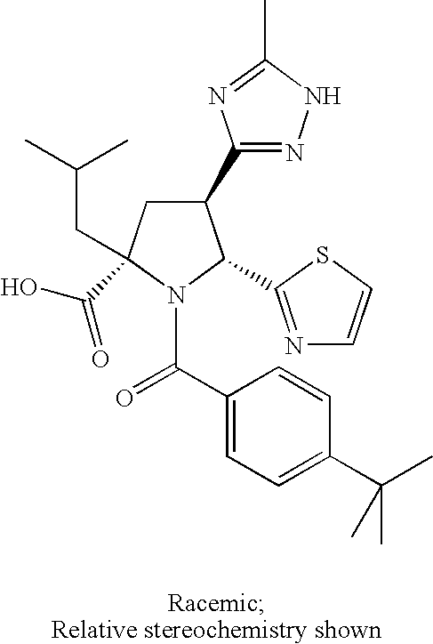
C1(C2=NNC(C)=N2)CC(CC(C)C)(C(O)=O)N(C(=O)C2=CC=C(C(C)(C)C)C=C2)C1C1=NC=CS1
